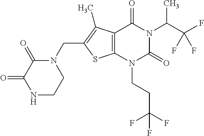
C12=C(N(CCC(F)(F)F)C(=O)N(C(C(F)(F)F)C)C1=O)SC(CN1C(=O)C(=O)NCC1)=C2C
